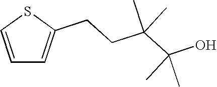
C1=CSC(CCC(C(O)(C)C)(C)C)=C1
